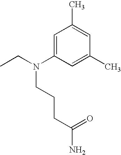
C1=C(N(CC)CCCC(N)=O)C=C(C)C=C1C
